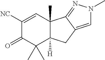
C1([NC])=CC2(C)C([H])(C(C)(C)C1=O)CC1=CN(C)N=C21
